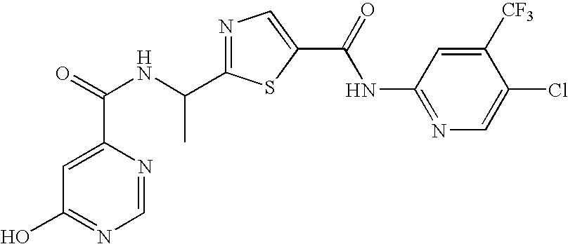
N1=C(C(NC(=O)C2=CC(O)=NC=N2)C)SC(C(=O)NC2=NC=C(Cl)C([CF3])=C2)=C1
